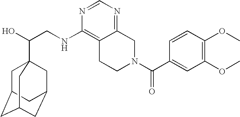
C(CNC1=C2C(=NC=N1)CN(C(C1=CC(OC)=C(OC)C=C1)=O)CC2)(O)C12CC3CC(CC(C1)C3)C2
